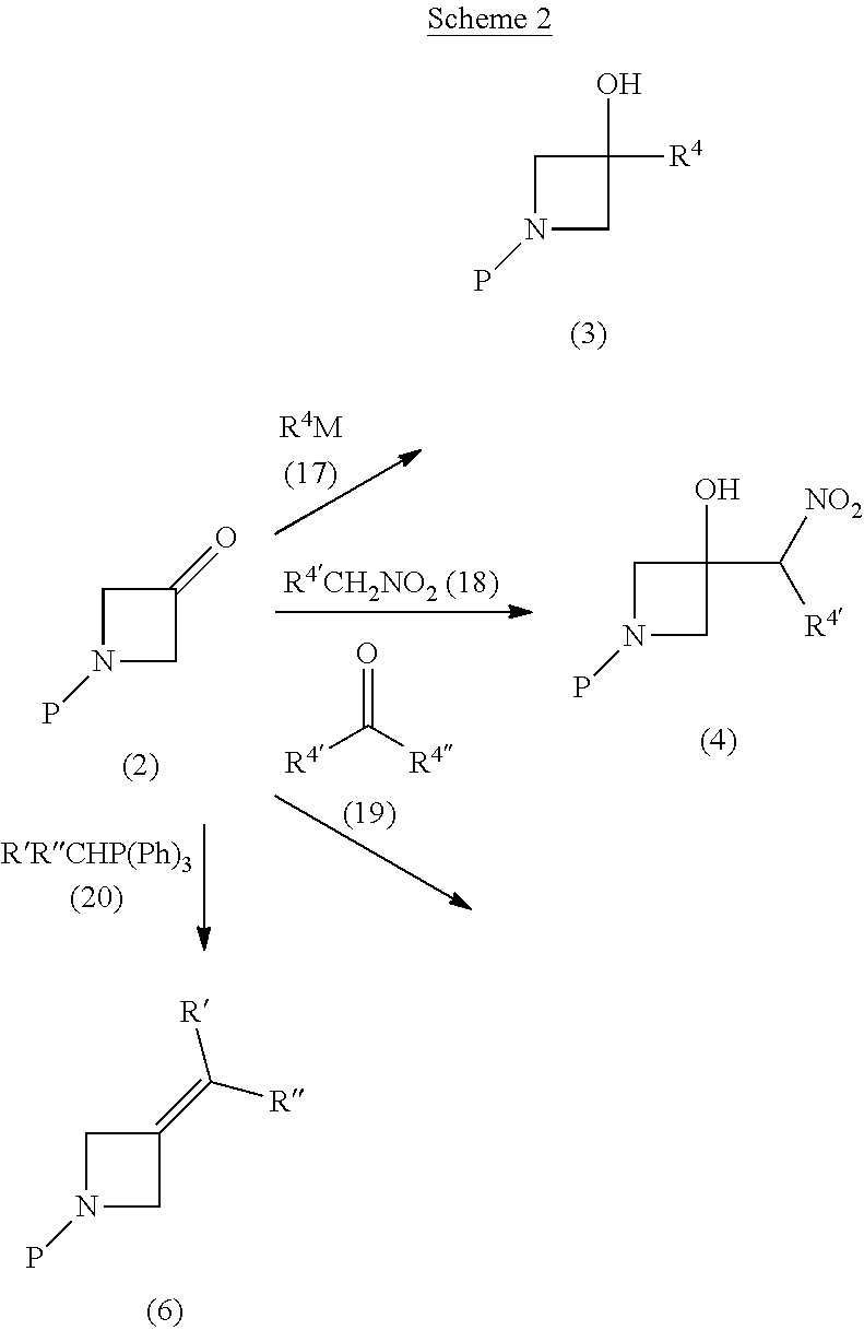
C1(=C([R])[R])CN(P)C1.C1(O)([R4])CN(P)C1.O=C1CN(P)C1.C1(O)(C([NO2])[R4])CN(P)C1.O=C([R4])[R4]
